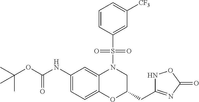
C1(NC(OC(C)(C)C)=O)=CC=C2C(=C1)N(S(C1=CC([CF3])=CC=C1)(=O)=O)CC(CC1=NC(=O)ON1)O2
